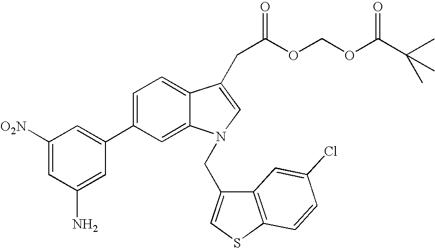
C1(C2=CC([O2N])=CC(N)=C2)=CC=C2C(=C1)N(CC1=CSC3=C1C=C(Cl)C=C3)C=C2CC(OCOC(C(C)(C)C)=O)=O
